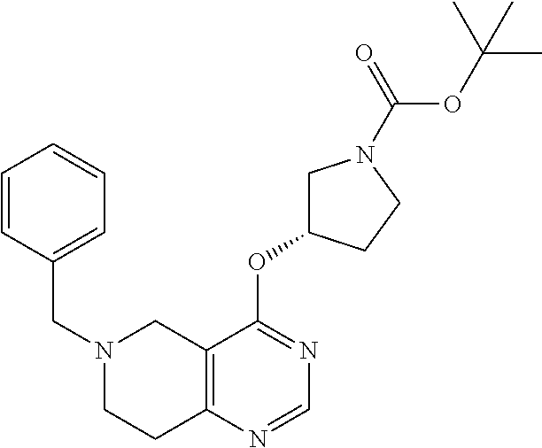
N1(CC2=CC=CC=C2)CCC2=C(C1)C(OC1CN(C(=O)OC(C)(C)C)CC1)=NC=N2
